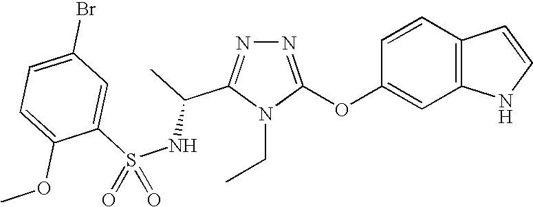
N1=C(OC2=CC3=C(C=C2)C=CN3)N(CC)C(C(NS(C2=CC(Br)=CC=C2OC)(=O)=O)C)=N1
